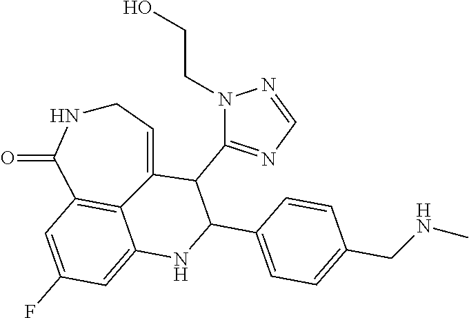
C1NC(=O)C2=C3C(=CC(F)=C2)NC(C2=CC=C(CNC)C=C2)C(C2=NC=NN2CCO)C3=C1
